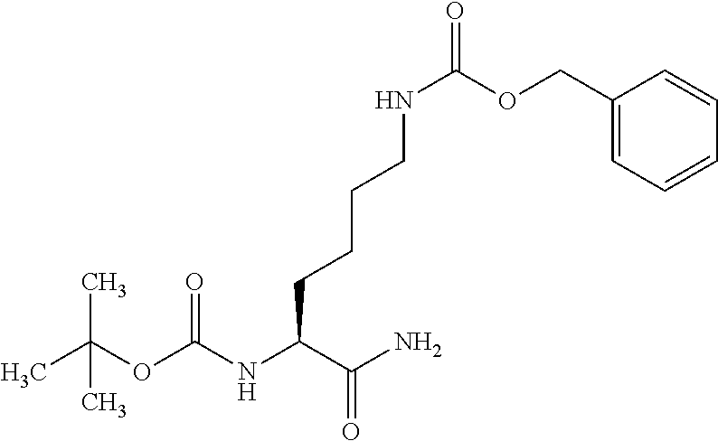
CC(OC(NC(C(N)=O)CCCCNC(=O)OCC1=CC=CC=C1)=O)(C)C
